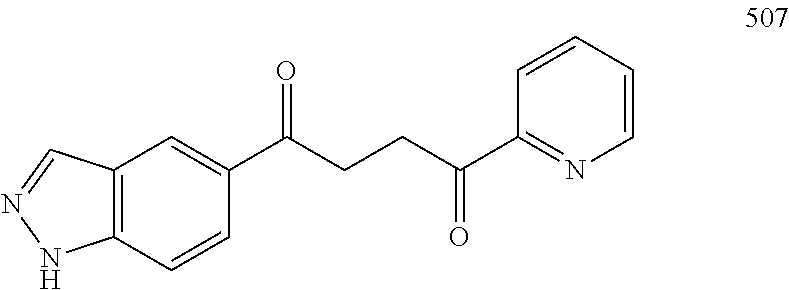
C12=C(C=CC(C(CCC(C3=NC=CC=C3)=O)=O)=C1)NN=C2
